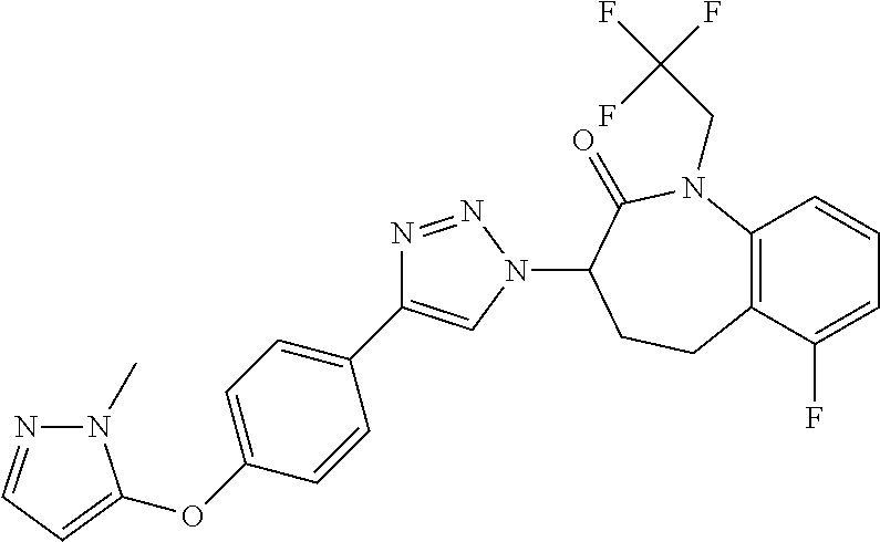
C12=C(C(F)=CC=C1)CCC(N1C=C(C3=CC=C(OC4=CC=NN4C)C=C3)N=N1)C(=O)N2CC(F)(F)F
